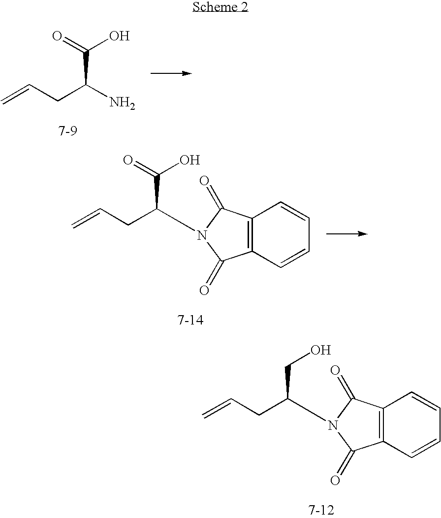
C=CCC(N)C(=O)O.C=CCC(C(=O)O)N1C(=O)C2=C(C1=O)C=CC=C2.C=CCC(CO)N1C(=O)C2=C(C1=O)C=CC=C2
